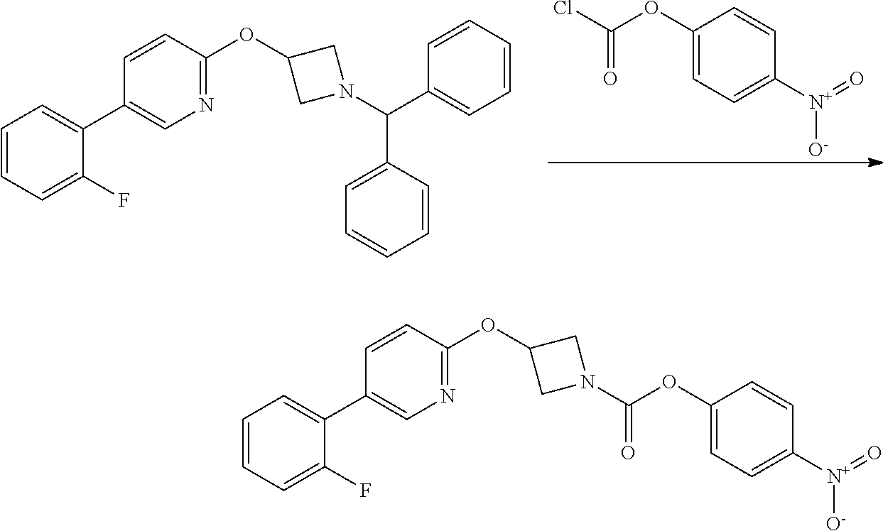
C1=CC(OC2CN(C(C3=CC=CC=C3)C3=CC=CC=C3)C2)=NC=C1C1=CC=CC=C1F.C1(OC(Cl)=O)=CC=C([N+](=O)[O-])C=C1.C1=CC(OC2CN(C(OC3=CC=C([N+](=O)[O-])C=C3)=O)C2)=NC=C1C1=CC=CC=C1F
